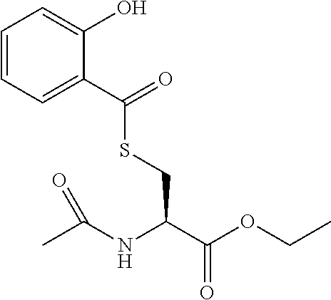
C1=CC=C(C(SCC(C(OCC)=O)NC(C)=O)=O)C(O)=C1
